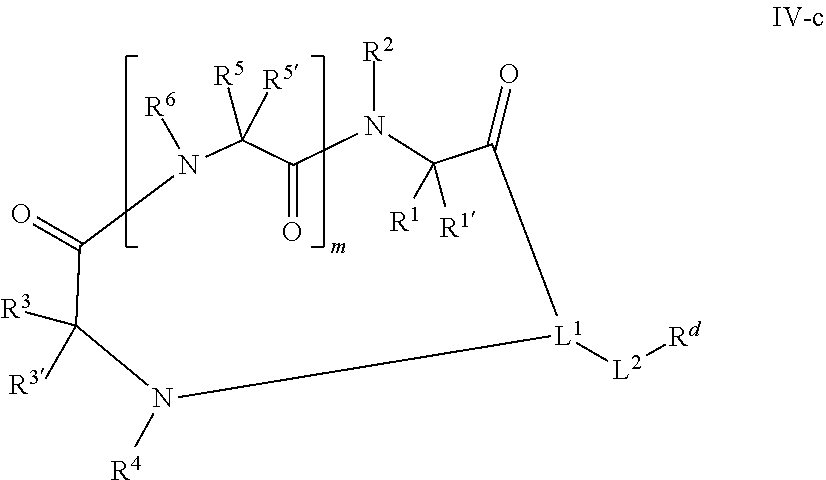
[R3]C1([R3])C(=O)N([R6])C([R5])([R5])C(=O)N([R2])C([R1])([R1])C(=O)[L1]([L2][Rd])N1[R4]
